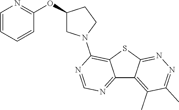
C12=NC=NC(N3CC(OC4=NC=CC=C4)CC3)=C1SC1=NN=C(C)C(C)=C21
